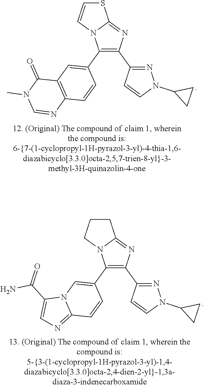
C1(C2=CC3=C(C=C2)N=CN(C)C3=O)=C(C2=NN(C3CC3)C=C2)N=C2N1C=CS2.C1(C2=CN3C(=NC=C3C(=O)N)C=C2)=C(C2=NN(C3CC3)C=C2)N=C2N1CCC2
